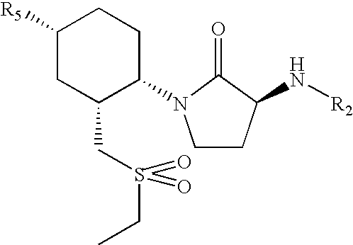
C1([R5])CC(CS(CC)(=O)=O)C(N2CCC(N[R2])C2=O)CC1
